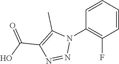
C1=CC=CC(F)=C1N1C(C)=C(C(O)=O)N=N1
